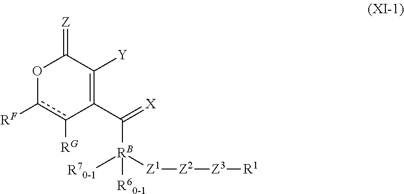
O1c([RF])c([RG])C(C(=[X])[RB]([R60-1])([R70-1])[Z1][Z2][Z3][R1])=C([Y])C1=[Z]
